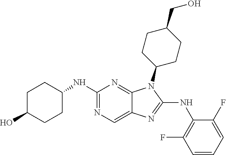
N1=C(NC2CCC(O)CC2)N=C2C(=C1)N=C(NC1=C(F)C=CC=C1F)N2C1CCC(CO)CC1
